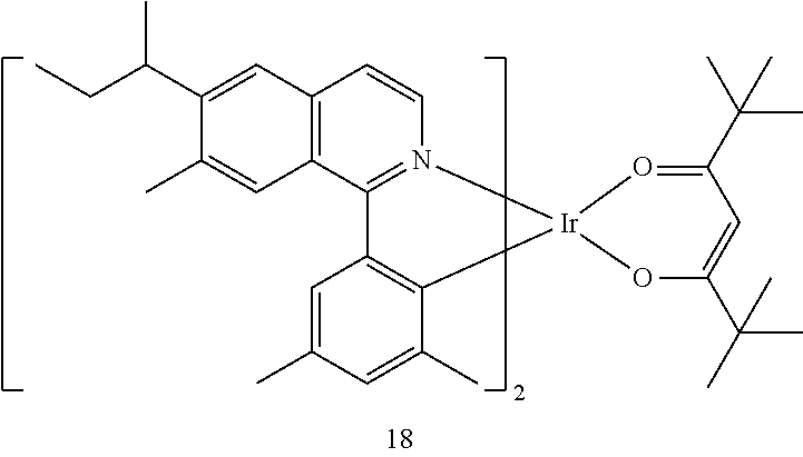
C12=C(C3=N(C=C1)[Ir]1(C4=C3C=C(C)C=C4C)O=C(C(C)(C)C)C=C(C(C)(C)C)O1)C=C(C)C(C(CC)C)=C2
